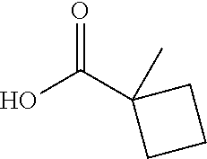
OC(C1(C)CCC1)=O
